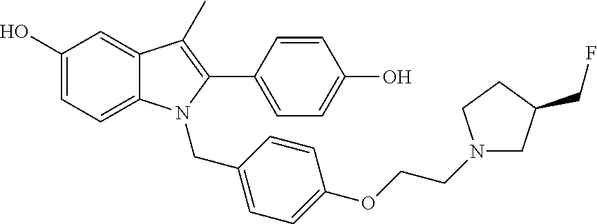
C1(O)=CC=C2C(=C1)C(C)=C(C1=CC=C(O)C=C1)N2CC1=CC=C(OCCN2CC(CF)CC2)C=C1
